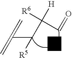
C([H])(C=O)([R6])C(C(=C)=C)[R5]
